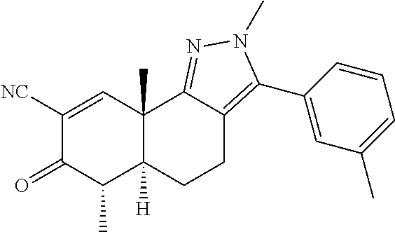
C1([NC])=CC2(C)C([H])(C(C)C1=O)CCC1=C(C3=CC(C)=CC=C3)N(C)N=C21
